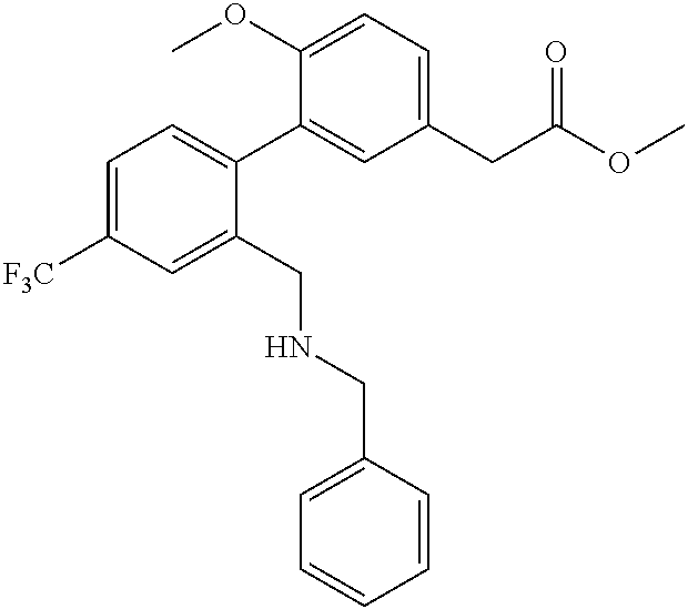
C1(OC)=CC=C(CC(OC)=O)C=C1C1=CC=C([F3C])C=C1CNCC1=CC=CC=C1
